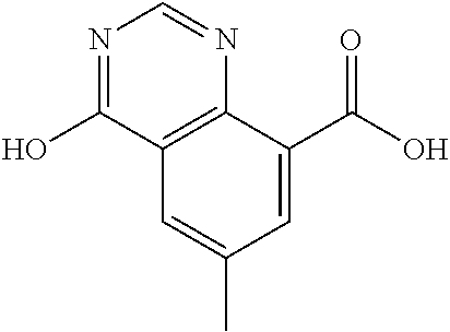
C12=C(C(C(=O)O)=CC(C)=C1)N=CN=C2O
